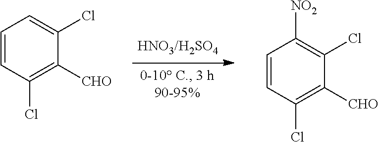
C1=CC(Cl)=C([CHO])C(Cl)=C1.C1=CC(Cl)=C([CHO])C(Cl)=C1[NO2]
